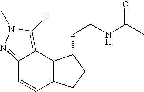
C12=NN(C)C(F)=C1C1=C(C=C2)CCC1CCNC(C)=O
